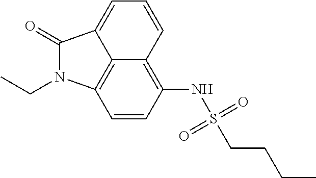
C12=C(NS(CCCC)(=O)=O)C=CC3=C1C(=CC=C2)C(=O)N3CC
